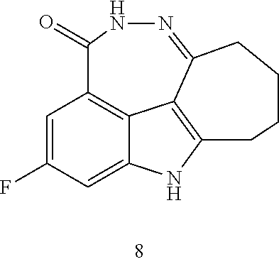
C1=C(F)C=C2C3=C1C(=O)NN=C1C3=C(N2)CCCC1
